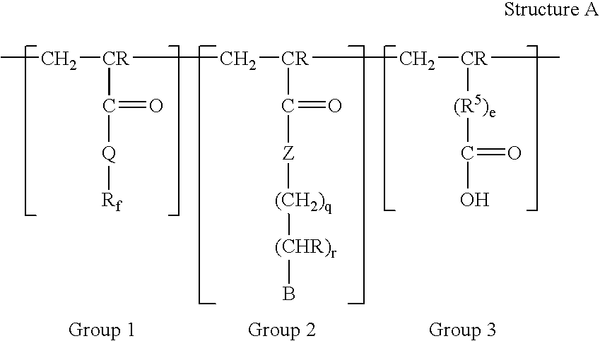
CC[CR](C[CR](C[CR]([(R5)e]C(=O)O)C)C(=O)[Z][(CH2)q][(CHR)r]B)C(=O)[Q][Rf]
